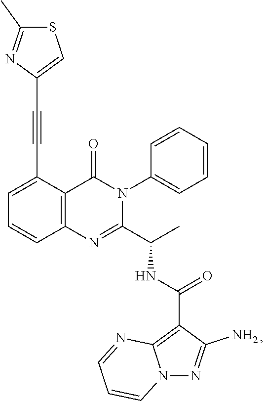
C1=C(C#CC2=CSC(C)=N2)C2=C(C=C1)N=C(C(C)NC(=O)C1=C3N(N=C1N)C=CC=N3)N(C1=CC=CC=C1)C2=O
